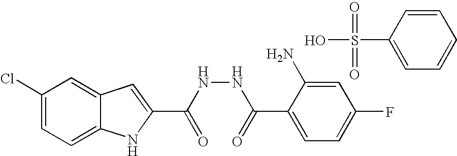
C1(Cl)=CC=C2C(=C1)C=C(C(NNC(C1=CC=C(F)C=C1N)=O)=O)N2.C1(S(O)(=O)=O)=CC=CC=C1
